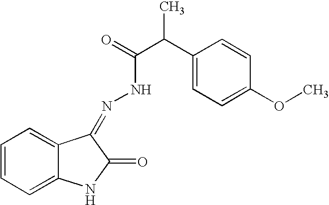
C1=CC=C2C(=C1)C(=NNC(C(C1=CC=C(OC)C=C1)C)=O)C(=O)N2
